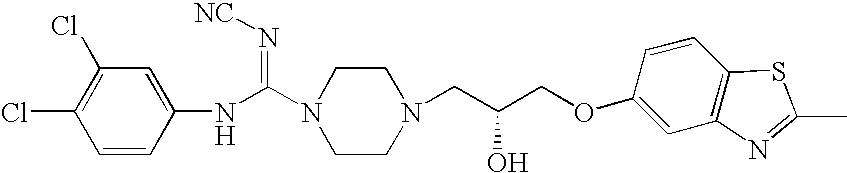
C1=CC(NC(N2CCN(CC(COC3=CC4=C(C=C3)SC(C)=N4)O)CC2)=N[NC])=CC(Cl)=C1Cl
